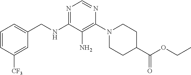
N1=C(NCC2=CC=CC([CF3])=C2)C(N)=C(N2CCC(C(OCC)=O)CC2)N=C1
